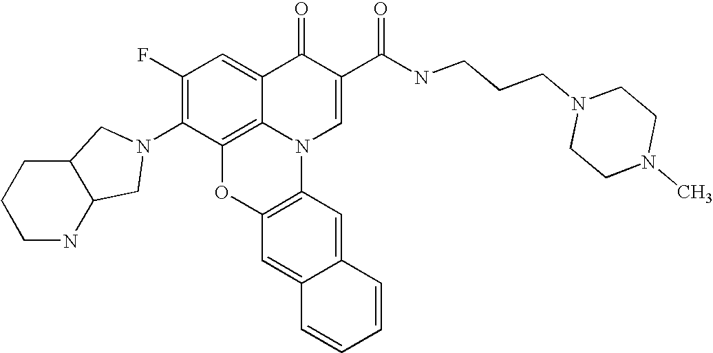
C1(F)=C(N2CC3C(C2)CCCN3)C2=C3C(=C1)C(=O)C(C(NCCCN1CCN(C)CC1)=O)=CN3C1=C(O2)C=C2C(=C1)C=CC=C2
